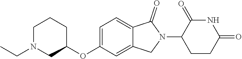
C1=C(OC2CCCN(CC)C2)C=C2C(=C1)C(=O)N(C1CCC(=O)NC1=O)C2
